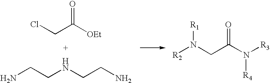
ClCC([OEt])=O.NCCNCCN.[R2]N(CC(N([R3])[R4])=O)[R1]
